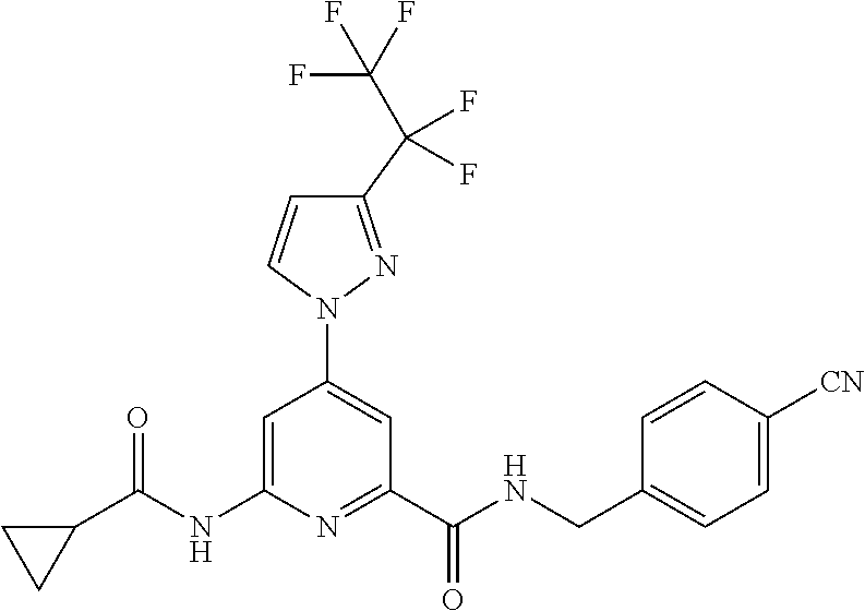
C1=C(NC(C2CC2)=O)N=C(C(NCC2=CC=C([CN])C=C2)=O)C=C1N1N=C(C(F)(C(F)(F)F)F)C=C1
